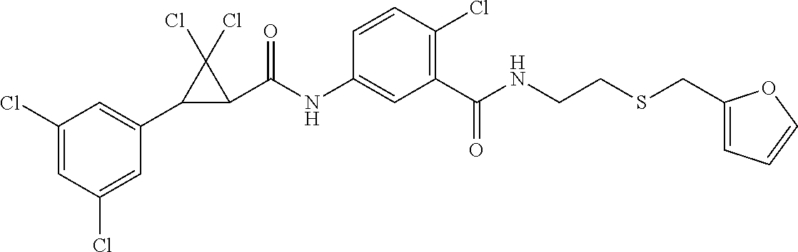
C1(Cl)=CC(C2C(C(NC3=CC(C(NCCSCC4=CC=CO4)=O)=C(Cl)C=C3)=O)C2(Cl)Cl)=CC(Cl)=C1
